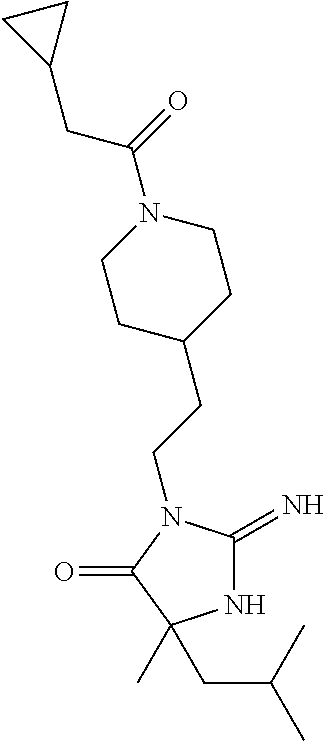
N1C(=N)N(CCC2CCN(C(CC3CC3)=O)CC2)C(=O)C1(C)CC(C)C
